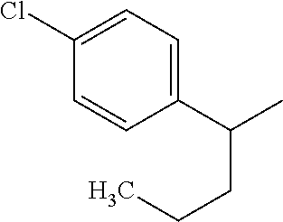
C1(C(C)CCC)=CC=C(Cl)C=C1
